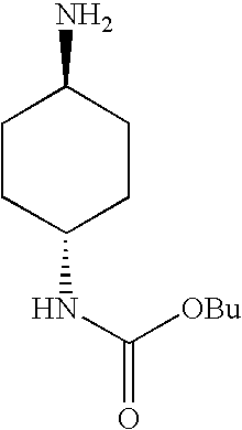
C1CC(NC(=O)[OBu])CCC1N
